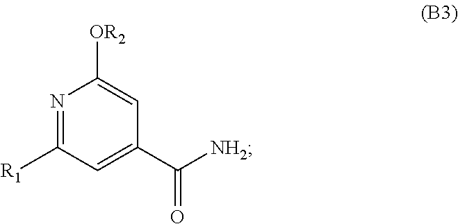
N1=C([R1])C=C(C([NH2])=O)C=C1[OR2]
